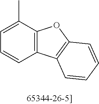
C1=C(C)C2=C(C=C1)C1=C(O2)C=CC=C1
